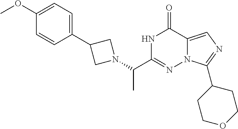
N1C(C(N2CC(C3=CC=C(OC)C=C3)C2)C)=NN2C(=CN=C2C2CCOCC2)C1=O
